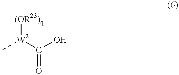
C[W2](C(O)=O)[(OR23)q]
